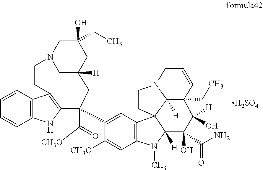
C12=C(C=CC=C1)C1=C(N2)C(C(=O)[CH3O])(C2=CC3=C(C=C2[CH3O])N(C)C2([H])C(O)(C(N)=O)C([H])(O)C4(CC)C=CCN5CCC32C45[H])CC2([H])CN(CC(CC)(O)C2)CC1.[H2SO4]
